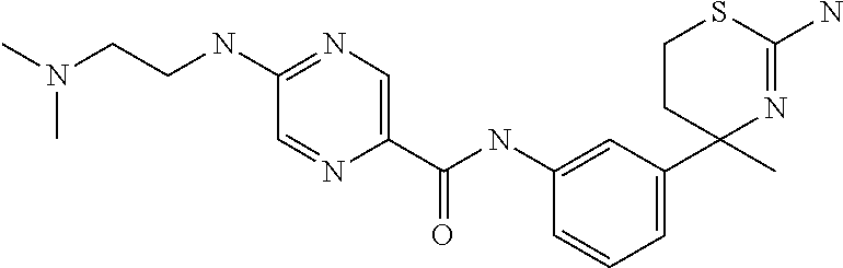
C1CC(C2=CC=CC(NC(=O)C3=CN=C(NCCN(C)C)C=N3)=C2)(C)N=C(N)S1
